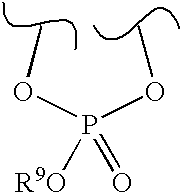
P(=O)(OC)(OC)[R9O]
